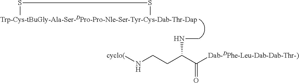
[cyclo(]NCCC(C([Dab-DPhe-Leu-Dab-Dab-Thr-)])=O)NC.[Trp-Cys-tBuGly-Ala-Ser-DPro-Pro-Nle-Ser-Tyr-Cys-Dab-Thr-Dap]1SS1
